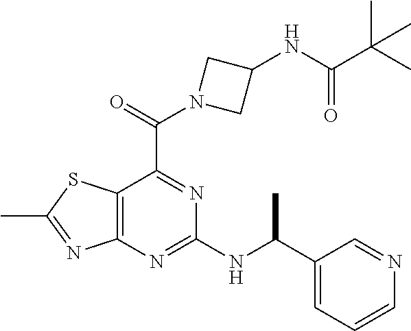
C12=C(N=C(NC(C3=CC=CN=C3)C)N=C1C(=O)N1CC(NC(C(C)(C)C)=O)C1)N=C(C)S2
